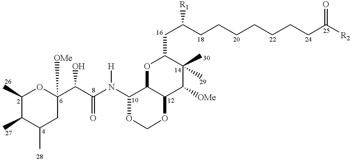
C1(C)C(C)C(C)CC(C(C(N(C2C3C(C([OMe])C(C)(C)C(CC(CCCCCCCC([R2])=O)[R1])O3)OCO2)[H])=O)O)([OMe])O1
